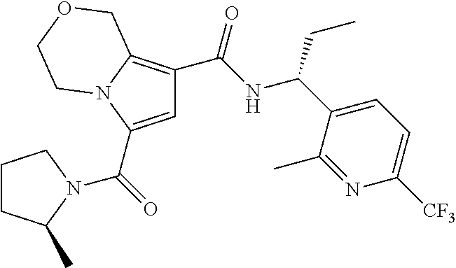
C1=C(C(=O)N2C(C)CCC2)N2C(=C1C(NC(C1=CC=C([CF3])N=C1C)CC)=O)COCC2
